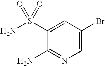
NC1=NC=C(Br)C=C1S(N)(=O)=O
